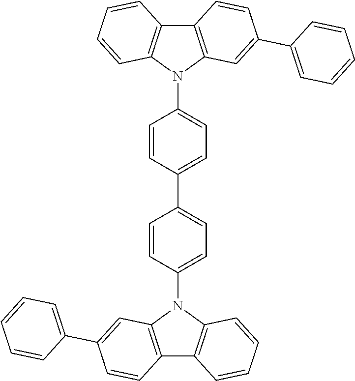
C12=C(N(C3=CC=C(C4=CC=C(N5C6=C(C7=C5C=C(C5=CC=CC=C5)C=C7)C=CC=C6)C=C4)C=C3)C3=C1C=CC(C1=CC=CC=C1)=C3)C=CC=C2
